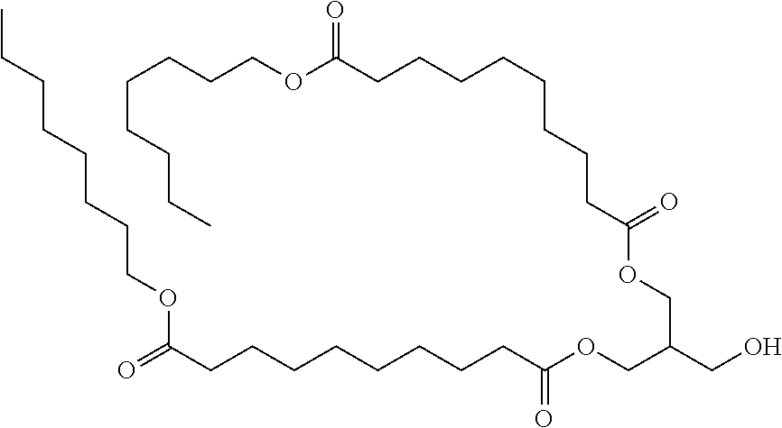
CCCCCCCCOC(CCCCCCCCC(OCC(CO)COC(CCCCCCCCC(OCCCCCCCC)=O)=O)=O)=O
